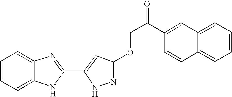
C1=C2C(=CC=C1)N=C(C1=CC(OCC(C3=CC4=CC=CC=C4C=C3)=O)=NN1)N2
